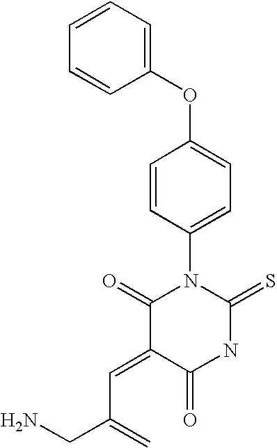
C1=CC=CC(OC2=CC=C(N3C(=O)C(=CC(CN)=C)C(=O)NC3=S)C=C2)=C1
